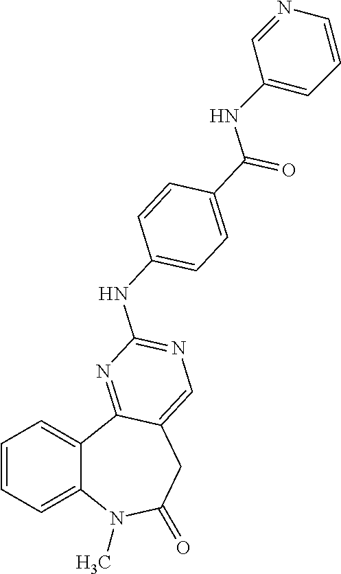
C1=CC=C2C(=C1)C1=NC(NC3=CC=C(C(=O)NC4=CC=CN=C4)C=C3)=NC=C1CC(=O)N2C
